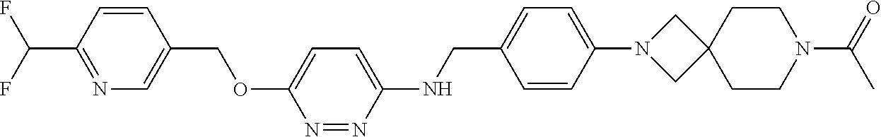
C1=CC(C(F)F)=NC=C1COC1=CC=C(NCC2=CC=C(N3CC4(C3)CCN(C(=O)C)CC4)C=C2)N=N1
